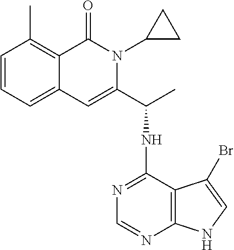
C1=CC=C2C(=C1C)C(=O)N(C1CC1)C(C(NC1=NC=NC3=C1C(Br)=CN3)C)=C2
